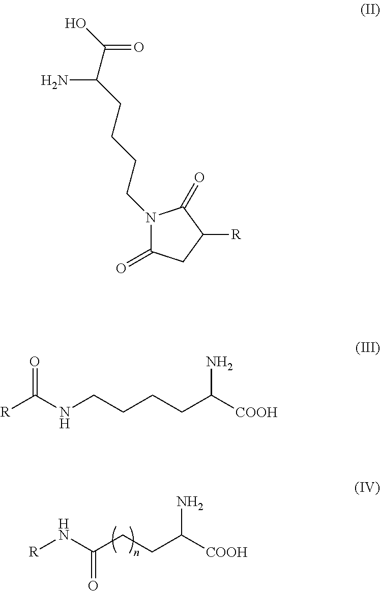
[R]NC(CCC([COOH])N)=O.N1(CCCCC(C(O)=O)N)C(=O)CC([R])C1=O.[R]C(NCCCCC([COOH])N)=O
